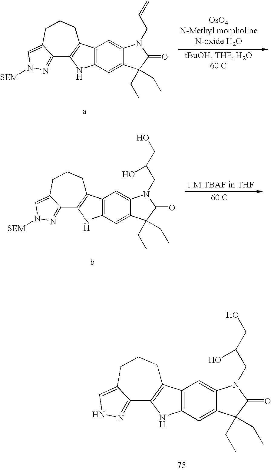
C12=C(C=C3C(=C1)C(CC)(CC)C(=O)N3CC(CO)O)C1=C(N2)C2=NNC=C2CCC1.[60 C].C12=C(C=C3C(=C1)C(CC)(CC)C(=O)N3CC(CO)O)C1=C(N2)C2=NN([SEM])C=C2CCC1.C12=C(C=C3C(=C1)C(CC)(CC)C(=O)N3CC=C)C1=C(N2)C2=NN([SEM])C=C2CCC1
